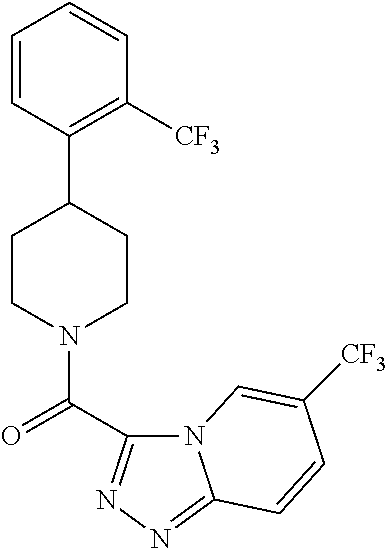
C1=CC(C2CCN(C(=O)C3=NN=C4N3C=C([CF3])C=C4)CC2)=C([CF3])C=C1
